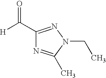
C1(C([H])=O)=NN(CC)C(C)=N1
